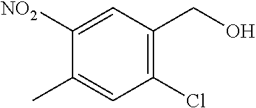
C1(Cl)=C(CO)C=C([NO2])C(C)=C1
